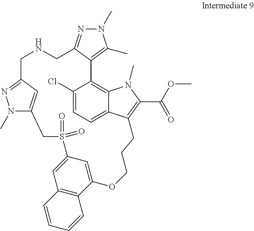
C1(Cl)=CC=C2C3=C1C1=C(C)N(C)N=C1CNCC1=NN(C)C(=C1)CS(=O)(=O)C1=CC4=C(C(=C1)OCCCC2=C(C(=O)OC)N3C)C=CC=C4
